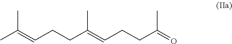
CC(=CCCC(=CCCC(=O)C)C)C
